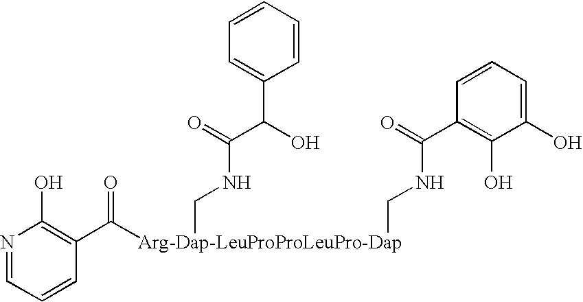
N1=CC=CC(C([Arg-Dap-LeuProProLeuPro-Dap](CNC(C(O)C2=CC=CC=C2)=O)CNC(C2=C(O)C(O)=CC=C2)=O)=O)=C1O
